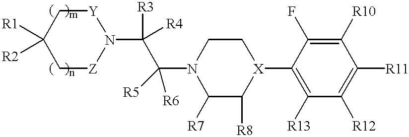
C1[Z]N(C(C(N2C([R7])C([R8])[X](C3=C([R13])C([R12])=C([R11])C([R10])=C3F)CC2)([R5])[R6])([R3])[R4])[Y]CC1([R1])[R2]
